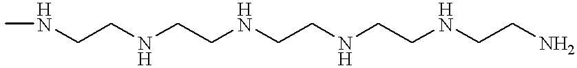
CNCCNCCNCCNCCNCCN
